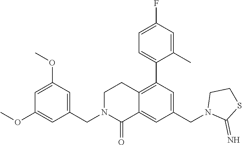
C12=C(C3=CC=C(F)C=C3C)C=C(CN3C(=N)SCC3)C=C1C(=O)N(CC1=CC(OC)=CC(OC)=C1)CC2
